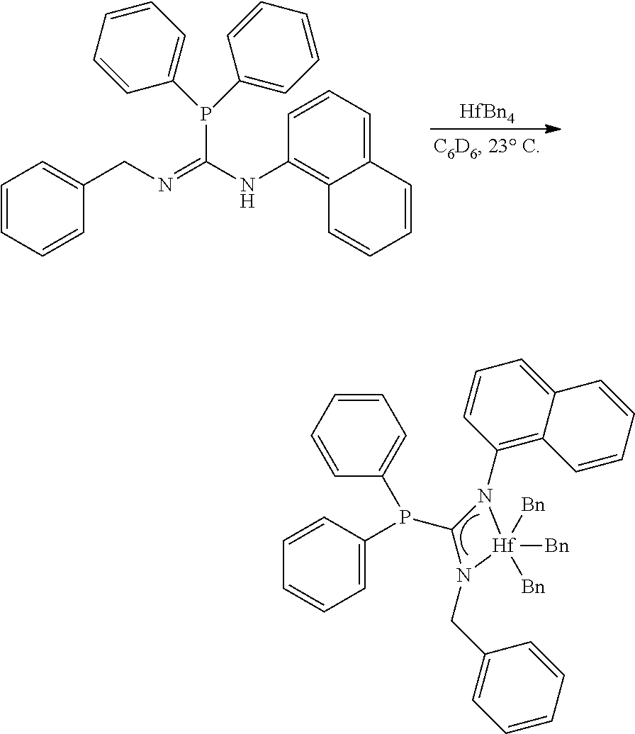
C1=C(P(C2N(C3=C4C(=CC=C3)C=CC=C4)[Hf]([Bn])([Bn])([Bn])N2CC2=CC=CC=C2)C2=CC=CC=C2)C=CC=C1.[HfBn4].C1(CN=C(NC2=C3C(=CC=C2)C=CC=C3)P(C2=CC=CC=C2)C2=CC=CC=C2)=CC=CC=C1
